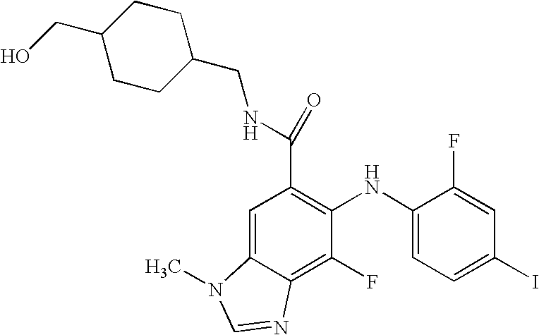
C(C1=C(NC2=CC=C(I)C=C2F)C(F)=C2C(=C1)N(C)C=N2)(NCC1CCC(CO)CC1)=O
